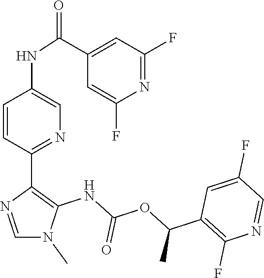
N1(C)C=NC(C2=NC=C(NC(C3=CC(F)=NC(F)=C3)=O)C=C2)=C1NC(OC(C1=C(F)N=CC(F)=C1)C)=O
